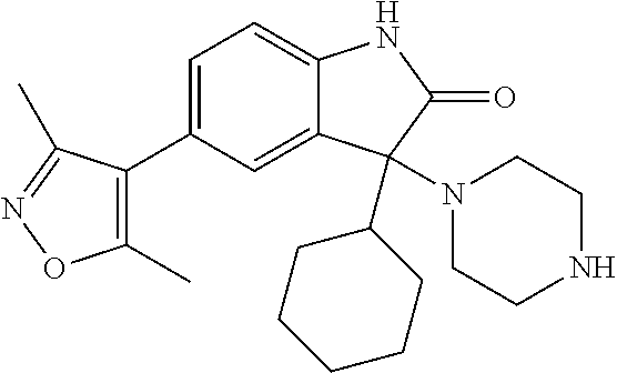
C1(C)=C(C2=CC=C3C(=C2)C(N2CCNCC2)(C2CCCCC2)C(=O)N3)C(C)=NO1
